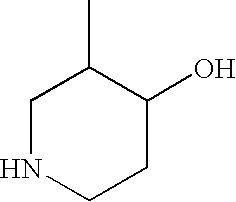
C1NCCC(O)C1C
